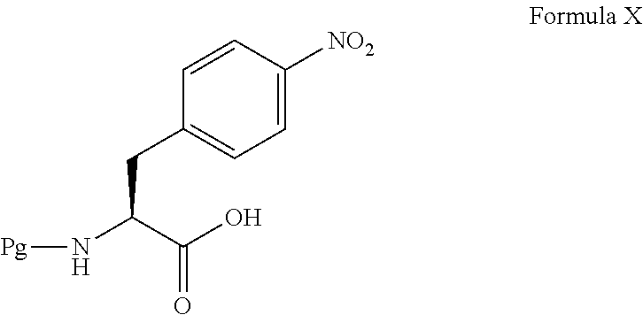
C1=CC([NO2])=CC=C1CC(N[Pg])C(O)=O
